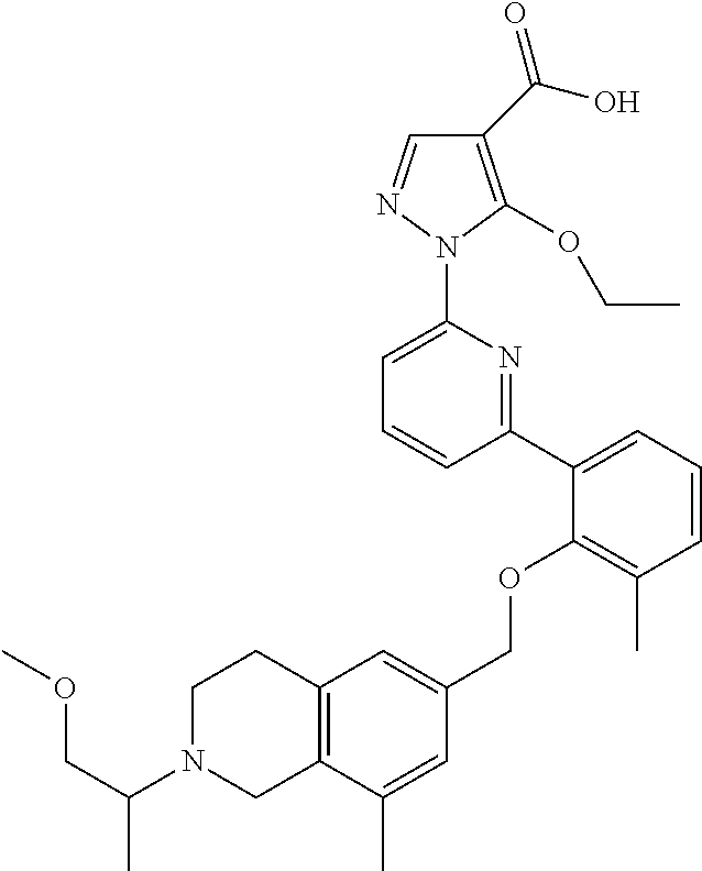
C1(C(O)=O)=C(OCC)N(C2=CC=CC(C3=CC=CC(C)=C3OCC3=CC4=C(C(C)=C3)CN(C(COC)C)CC4)=N2)N=C1
